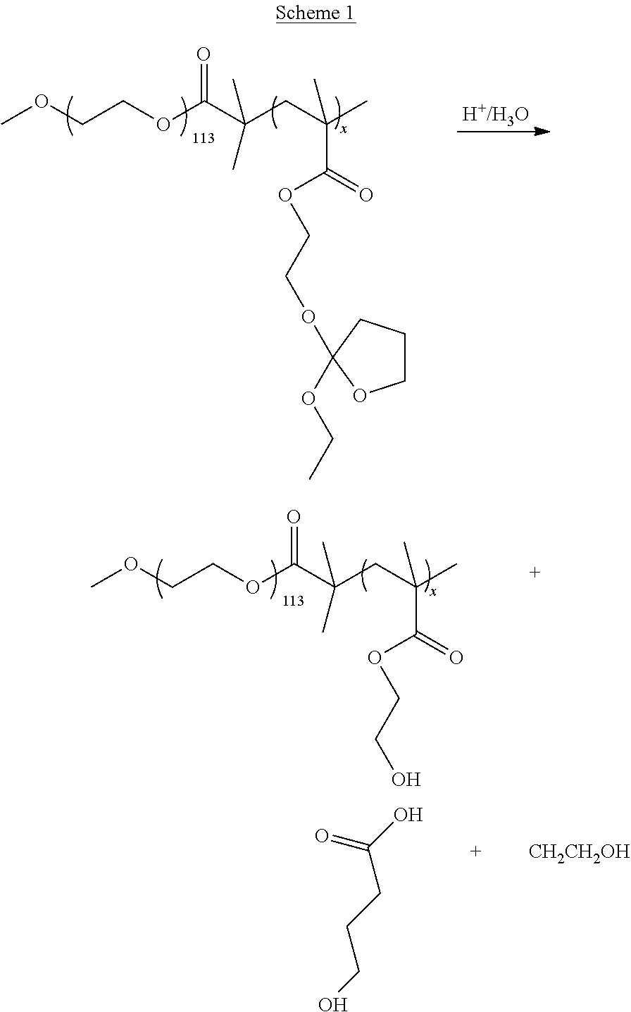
COCCOC(C(CC(C)(C)C(=O)OCCOC1(OCC)OCCC1)(C)C)=O.COCCOC(C(CC(C)(C)C(=O)OCCO)(C)C)=O.O=C(O)CCCO.[CH2CH2OH]
